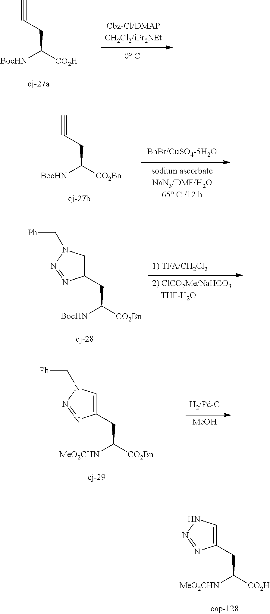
C#CCC([CO2H])[BocHN].C#CCC([CO2Bn])[BocHN].C1=C(CC([CO2Bn])[BocHN])N=NN1C[Ph].C1=C(CC([CO2Bn])[MeO2CHN])N=NN1C[Ph].[MeOH].C1=C(CC([CO2H])[MeO2CHN])N=NN1
